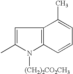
C1=C(C)N([(CH2)2CO2CH3])C2=C1C(C)=CC=C2
